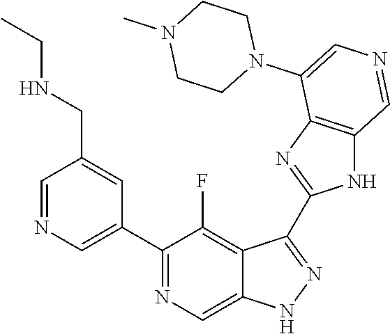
C1(C2=CN=CC(CNCC)=C2)=NC=C2C(=C1F)C(C1=NC3=C(N1)C=NC=C3N1CCN(C)CC1)=NN2
